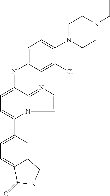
C1(C2=CC=C(NC3=CC=C(N4CCN(CC)CC4)C(Cl)=C3)C3=NC=CN23)=CC=C2C(=C1)CNC2=O
